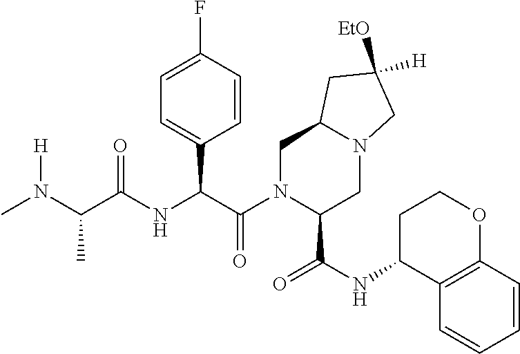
C1N(C(C(NC(C(N(C)[H])C)=O)C2=CC=C(F)C=C2)=O)C(C(NC2C3=C(OCC2)C=CC=C3)=O)CN2C1CC([H])([EtO])C2
